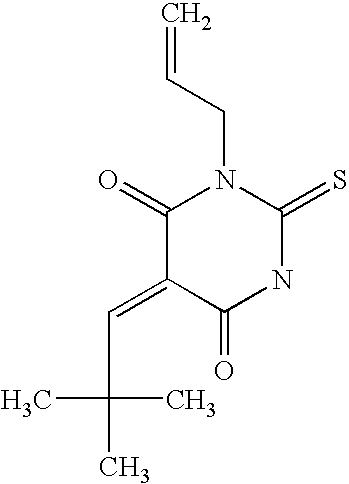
C=CCN1C(=O)C(=CC(C)(C)C)C(=O)NC1=S
